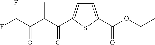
C1=C(C(OCC)=O)SC(C(C(C(C(F)F)=O)C)=O)=C1
